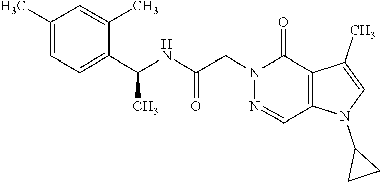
C1(N2C3=C(C(C)=C2)C(=O)N(CC(NC(C)C2=CC=C(C)C=C2C)=O)N=C3)CC1
